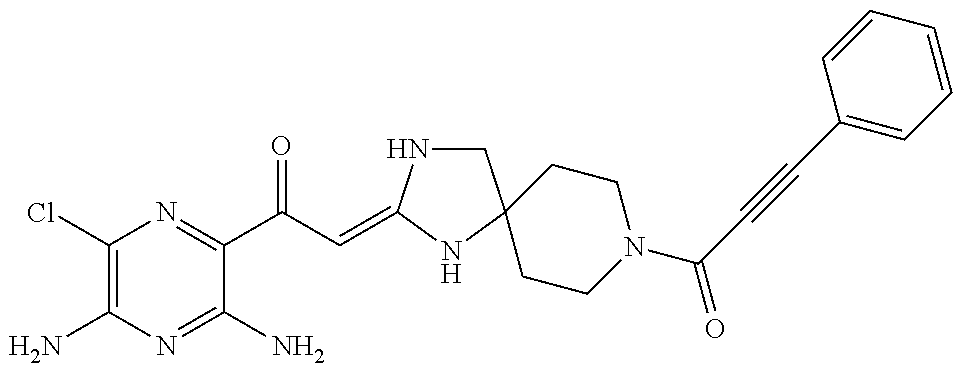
C1(Cl)=C(N)N=C(N)C(C(C=C2NCC3(N2)CCN(C(C#CC2=CC=CC=C2)=O)CC3)=O)=N1
